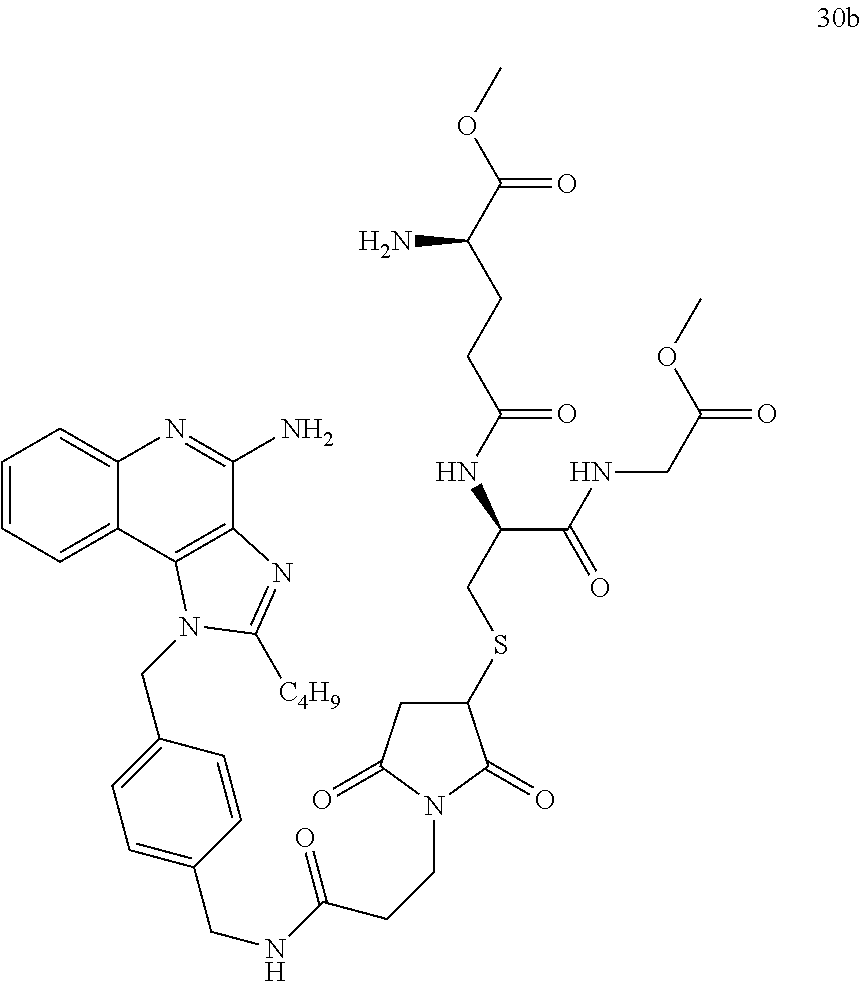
C1=CC=C2C(=C1)N=C(N)C1=C2N(CC2=CC=C(CNC(CCN3C(=O)CC(SCC(NC(CCC(C(OC)=O)N)=O)C(NCC(=O)OC)=O)C3=O)=O)C=C2)C([C4H9])=N1
